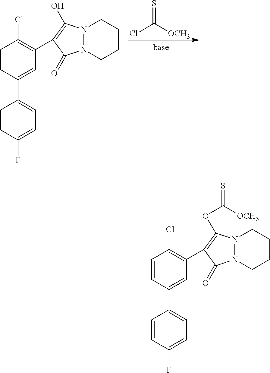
C1=CC(C2=CC=C(F)C=C2)=CC(C2=C(O)N3N(CCCC3)C2=O)=C1Cl.S=C([OCH3])Cl.C1=CC(C2=CC=C(F)C=C2)=CC(C2=C(OC(=S)[OCH3])N3N(CCCC3)C2=O)=C1Cl
